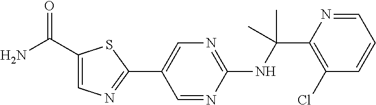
N(C(C1=C(Cl)C=CC=N1)(C)C)C1=NC=C(C2=NC=C(C(N)=O)S2)C=N1
